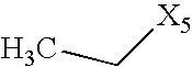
CC[X5]
